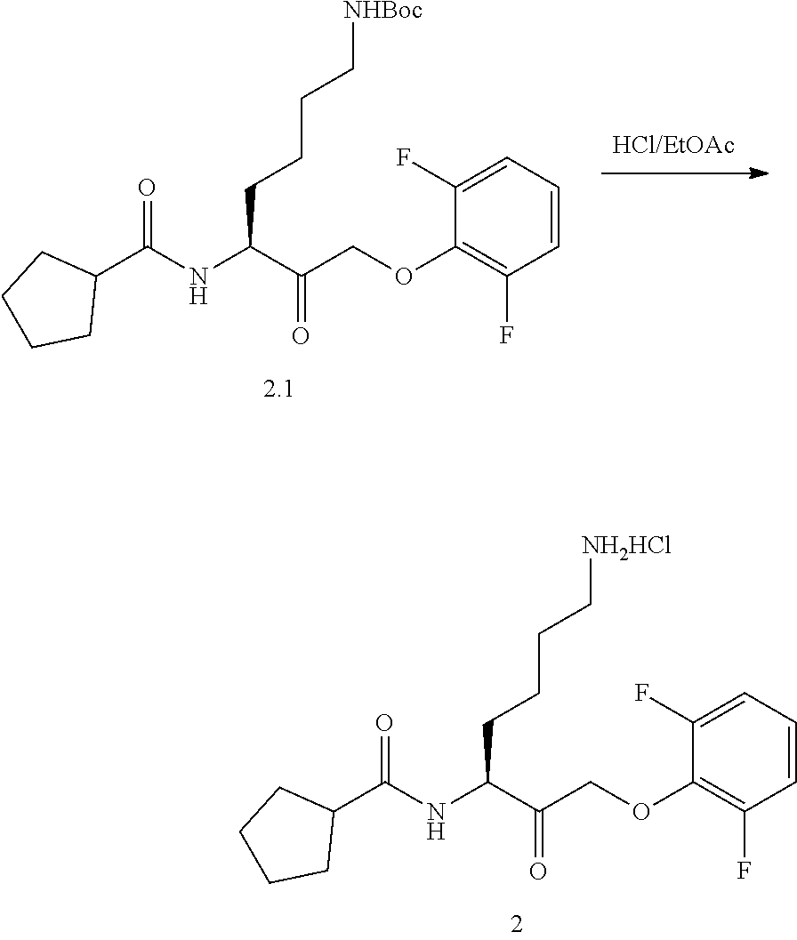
C(C(C(COC1=C(F)C=CC=C1F)=O)NC(C1CCCC1)=O)CCC[NH2HCl].C(C(C(COC1=C(F)C=CC=C1F)=O)NC(C1CCCC1)=O)CCC[NHBoc]
